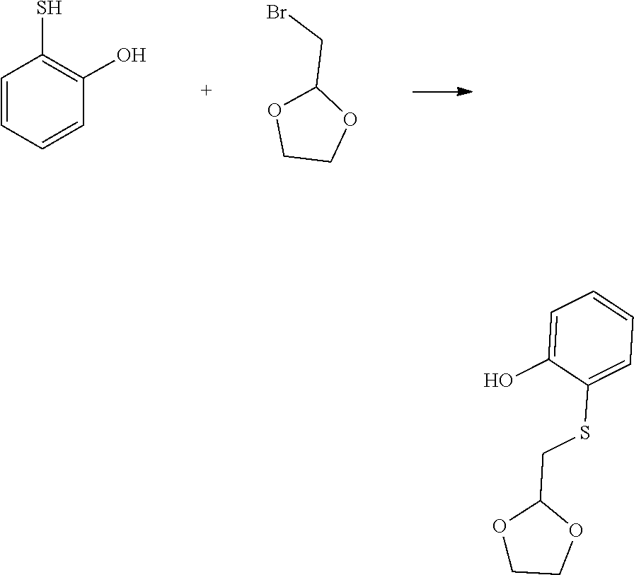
C1(S)=C(O)C=CC=C1.O1C(CBr)OCC1.C1(O)=CC=CC=C1SCC1OCCO1
